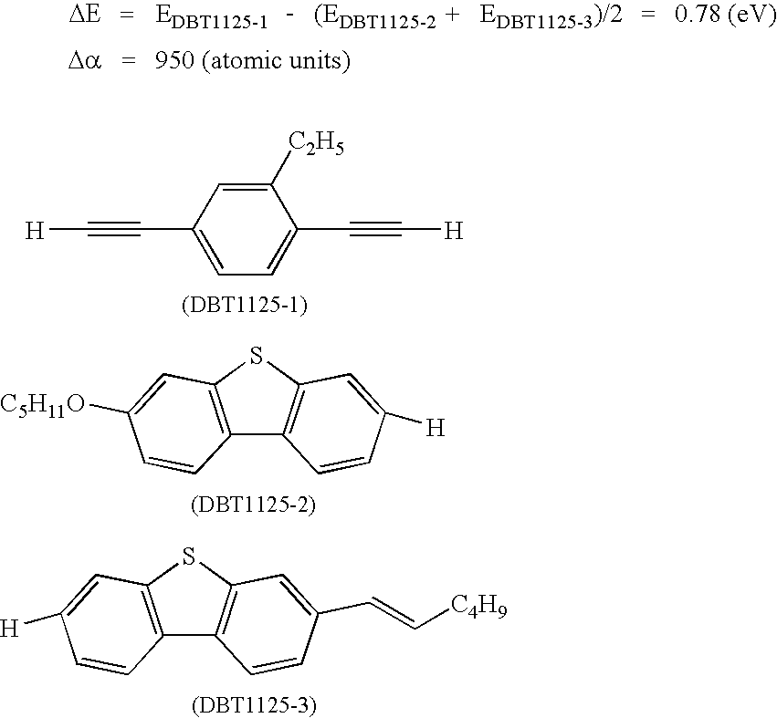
[H]C#CC1=CC=C(C#C[H])C([C2H5])=C1.C12=C(SC3=C1C=CC([H])=C3)C=C([C5H11O])C=C2.C12=C(SC3=C1C=CC(C=C[C4H9])=C3)C=C([H])C=C2
